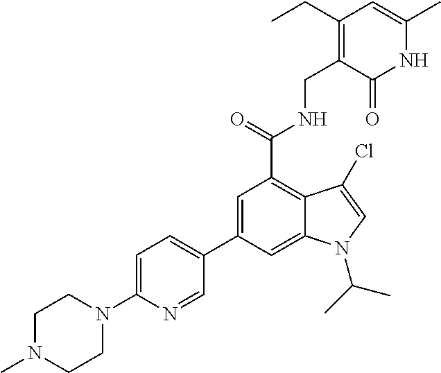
C1=C(C2=CC=C(N3CCN(C)CC3)N=C2)C=C2C(=C1C(NCC1=C(CC)C=C(C)NC1=O)=O)C(Cl)=CN2C(C)C
